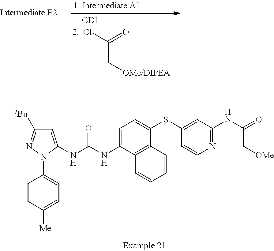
C1=C(NC(NC2=CC=C(SC3=CC(NC(=O)C[OMe])=NC=C3)C3=C2C=CC=C3)=O)N(C2=CC=C([Me])C=C2)N=C1[tBu].ClC(C[OMe/DIPEA])=O.[CDI]
